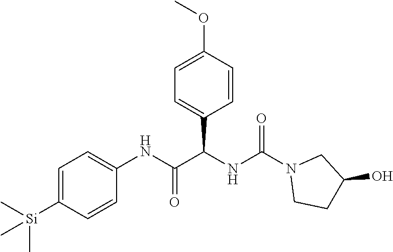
C1=C([Si](C)(C)C)C=CC(NC(=O)C(NC(N2CCC(O)C2)=O)C2=CC=C(OC)C=C2)=C1
